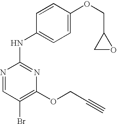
N1=CC(Br)=C(OCC#C)N=C1NC1=CC=C(OCC2CO2)C=C1
